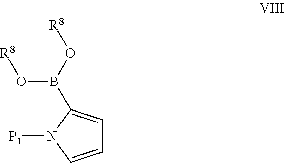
C1=CN([P1])C(B(O[R8])O[R8])=C1
